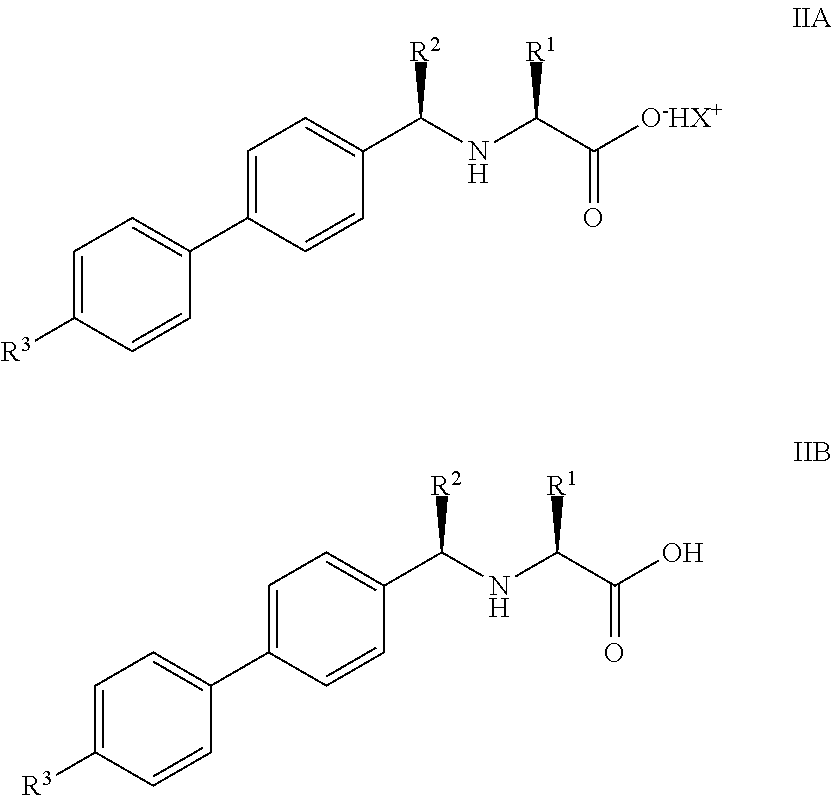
C1=C([R3])C=CC(C2=CC=C(C(NC(C([O-HX+])=O)[R1])[R2])C=C2)=C1.C1=C([R3])C=CC(C2=CC=C(C(NC(C(O)=O)[R1])[R2])C=C2)=C1
